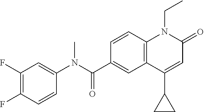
C1(N(C(C2=CC3=C(C=C2)N(CC)C(=O)C=C3C2CC2)=O)C)=CC(F)=C(F)C=C1
